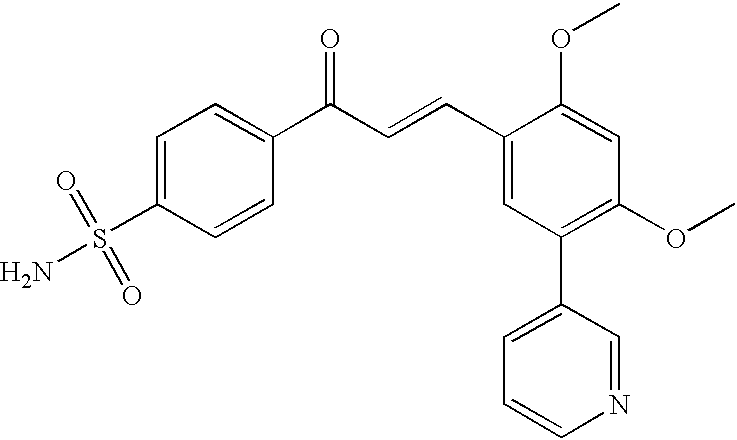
C1=C(S(=O)(=O)N)C=CC(C(C=CC2=CC(C3=CC=CN=C3)=C(OC)C=C2OC)=O)=C1
